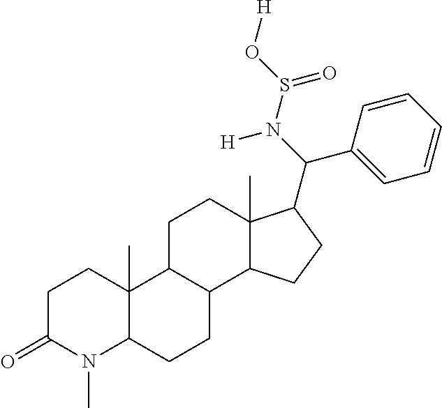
C1C(=O)N(C)C2C(C)(C1)C1C(CC2)C2C(C)(CC1)C(C(N(S(O[H])=O)[H])C1=CC=CC=C1)CC2
